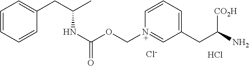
C1=CC=CC(CC(C)NC(OC[N+]2=CC(CC(N)[CO2H])=CC=C2)=O)=C1.[Cl-].Cl
